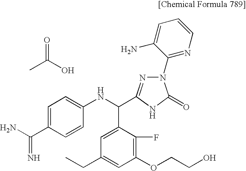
CC(O)=O.C1=C(C(=N)N)C=CC(NC(C2=CC(CC)=CC(OCCO)=C2F)C2=NN(C3=NC=CC=C3N)C(=O)N2)=C1
